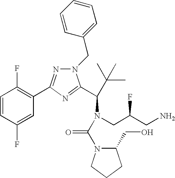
C1=CC(F)=CC(C2=NN(CC3=CC=CC=C3)C(C(C(C)(C)C)N(CC(CN)F)C(=O)N3C(CO)CCC3)=N2)=C1F
